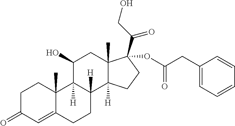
C1C(=O)C=C2C(C)(C1)C1([H])C([H])(CC2)C2([H])C(C)(CC1O)C(C(CO)=O)(OC(CC1=CC=CC=C1)=O)CC2
